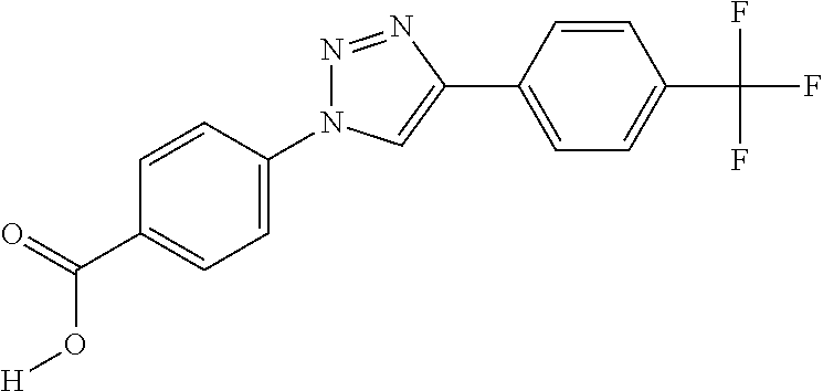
C1(C(=O)O[H])=CC=C(N2N=NC(C3=CC=C(C(F)(F)F)C=C3)=C2)C=C1
